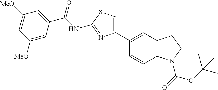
C(NC1=NC(C2=CC3=C(C=C2)N(C(=O)OC(C)(C)C)CC3)=CS1)(=O)C1=CC([MeO])=CC([MeO])=C1
